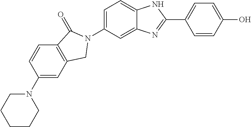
C1(N2CCCCC2)=CC2=C(C=C1)C(=O)N(C1=CC=C3C(=C1)N=C(C1=CC=C(O)C=C1)N3)C2
